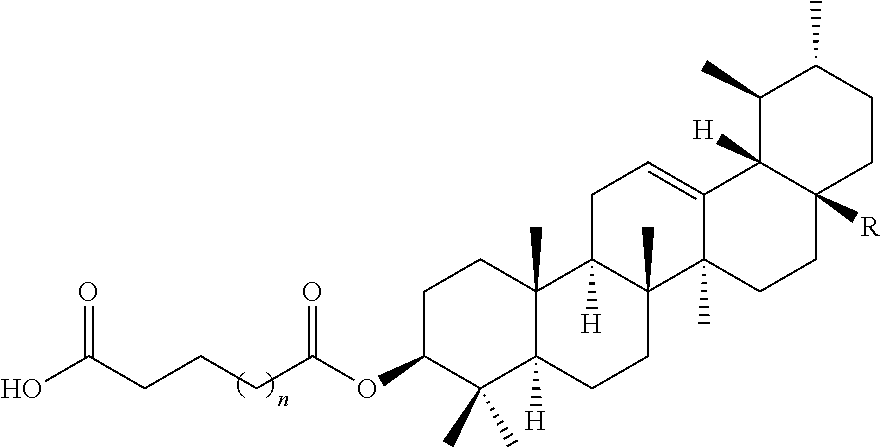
O=C(CCCC(OC1C(C)(C)C2([H])C(C)(CC1)C1([H])C(C)(CC2)C2(C)C(=CC1)C1([H])C([R])(CC2)CCC(C)C1C)=O)O
